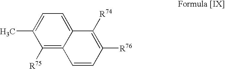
C1([R75])=C2C(=CC=C1C)C([R74])=C([R76])C=C2
